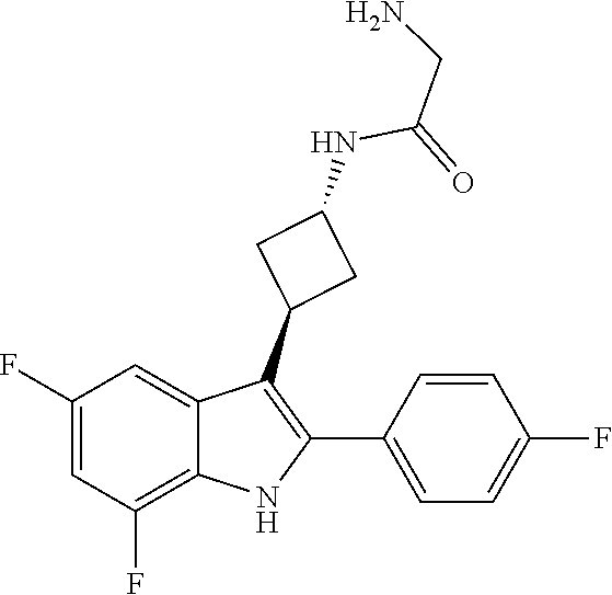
C(C(=O)NC1CC(C2=C(C3=CC=C(F)C=C3)NC3=C(F)C=C(F)C=C23)C1)N
